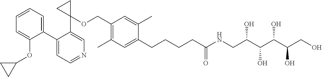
C1(C2=CC=CC=C2OC2CC2)=CC=NC=C1C1(OCC2=C(C)C=C(CCCCC(NCC(C(C(C(CO)O)O)O)O)=O)C(C)=C2)CC1
